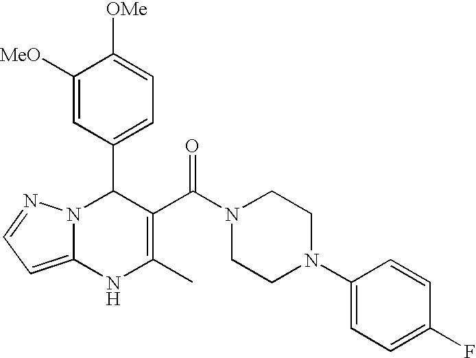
C1([MeO])=CC(C2N3C(=CC=N3)NC(C)=C2C(N2CCN(C3=CC=C(F)C=C3)CC2)=O)=CC=C1[OMe]
